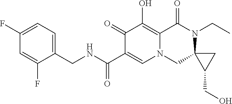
C1(F)=CC=C(CNC(C2=CN3C(=C(O)C2=O)C(=O)N(CC)C2(C3)C(CO)C2)=O)C(F)=C1
